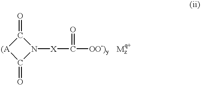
[X](C([OO-)y])=O)N1C(=O)[(A]C1=O.[q+].[Mz]
